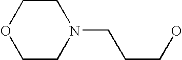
C1CN(CCCO)CCO1
